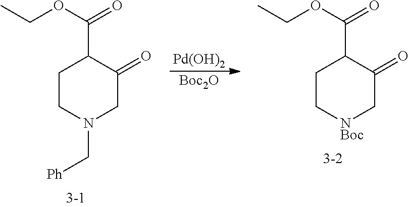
N1(C[Ph])CC(=O)C(C(OCC)=O)CC1.[Pd(OH)2].[Boc2O].[NBoc]1CC(=O)C(C(OCC)=O)CC1
